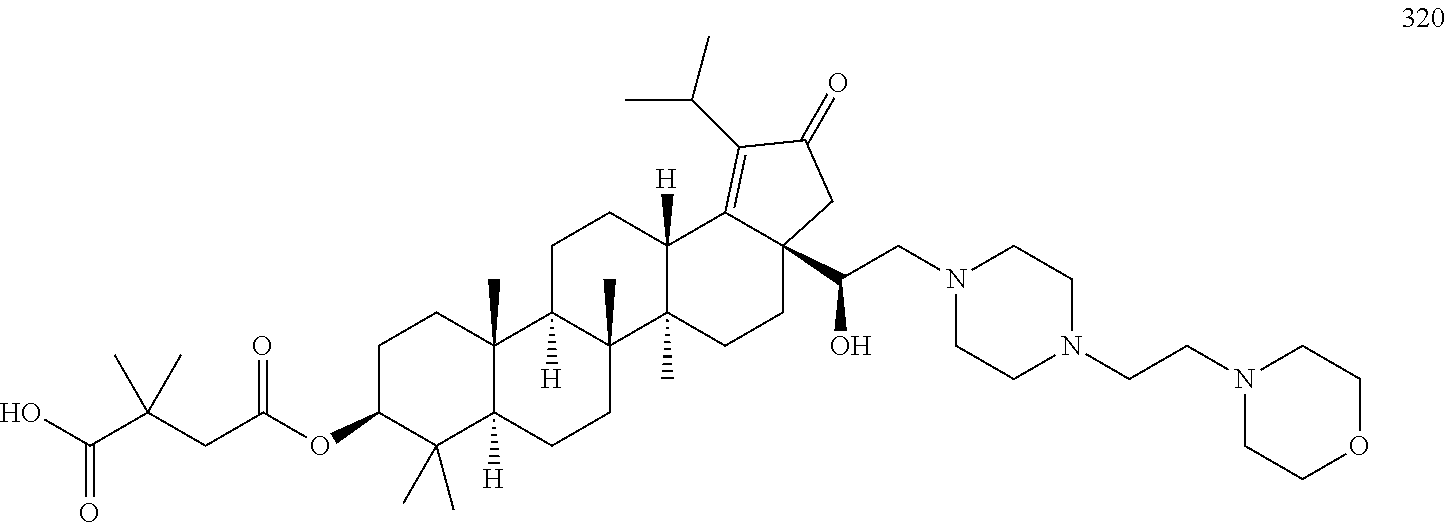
C1C(OC(CC(C(O)=O)(C)C)=O)C(C)(C)C2([H])C(C)(C1)C1([H])C(C)(CC2)C2(C)C([H])(CC1)C1=C(C(C)C)C(=O)CC1(C(CN1CCN(CCN3CCOCC3)CC1)O)CC2
